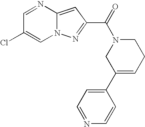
C1=NC2=CC(C(=O)N3CC(C4=CC=NC=C4)=CCC3)=NN2C=C1Cl
